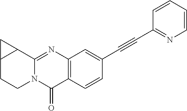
C12=C(C=CC(C#CC3=NC=CC=C3)=C1)C(=O)N1C(=N2)C2C(CC1)C2
